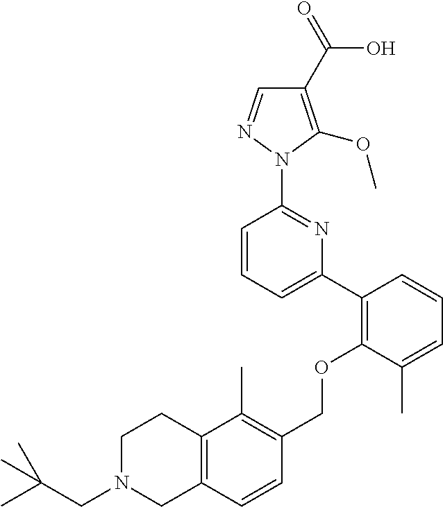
C1(C2=C(OCC3=C(C)C4=C(C=C3)CN(CC(C)(C)C)CC4)C(C)=CC=C2)=CC=CC(N2N=CC(C(=O)O)=C2OC)=N1
